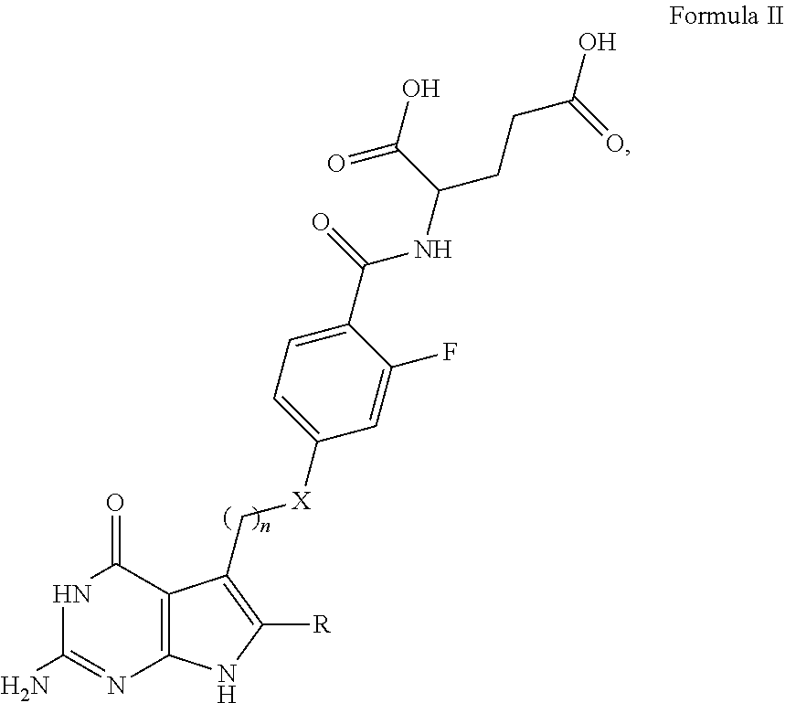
NC1=NC2=C(C(=O)N1)C(C[X]C1=CC=C(C(NC(C(=O)O)CCC(O)=O)=O)C(F)=C1)=C([R])N2
